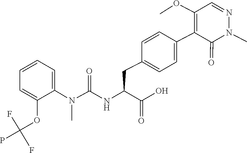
N1(C)N=CC(OC)=C(C2=CC=C(CC(C(=O)O)NC(N(C)C3=CC=CC=C3OC(F)(F)P)=O)C=C2)C1=O
